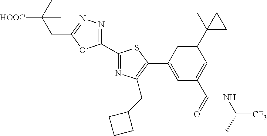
C1(C2=NC(CC3CCC3)=C(C3=CC(C(=O)NC([CF3])C)=CC(C4(C)CC4)=C3)S2)=NN=C(CC(C)([HOOC])C)O1
